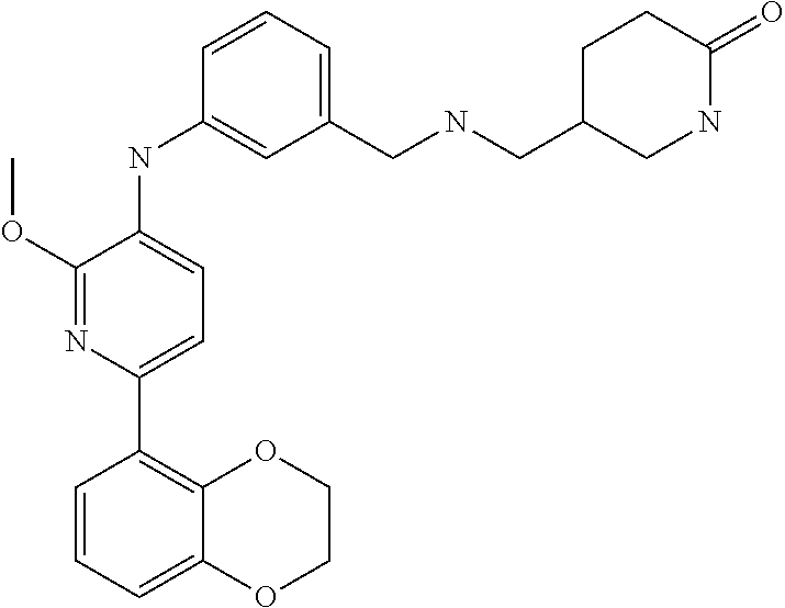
C1(C2=CC=C(NC3=CC(CNCC4CNC(=O)CC4)=CC=C3)C(OC)=N2)=C2OCCOC2=CC=C1
